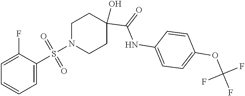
N1(S(=O)(=O)C2=CC=CC=C2F)CCC(O)(C(=O)NC2=CC=C(OC(F)(F)F)C=C2)CC1
